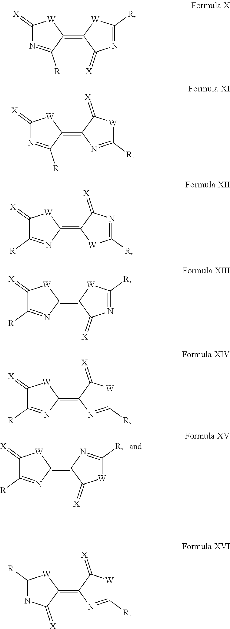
C1(=C2C(=[X])[W]C([R])=N2)[W]C(=[X])C([R])=N1.C1(=C2C(=[X])N=C([R])[W]2)[W]C(=[X])N=C1[R].C1(=C2N=C([R])[W]C2=[X])[W]C(=[X])N=C1[R].C1(=C2[W]C([R])=NC2=[X])[W]C(=[X])C([R])=N1.C1(=C2C(=[X])N=C([R])[W]2)[W]C(=[X])C([R])=N1.C1(=C2N=C([R])[W]C2=[X])[W]C(=[X])C([R])=N1.C1(=C2N=C([R])[W]C2=[X])[W]C([R])=NC1=[X]
